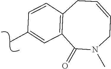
C1(C)=CC2=C(C=C1)CC=CCN(C)C2=O
